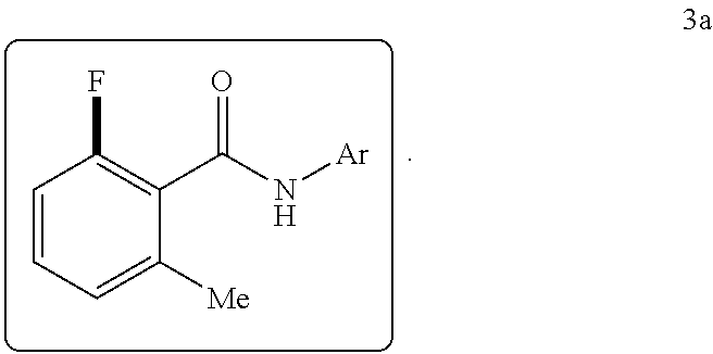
C1=CC=C([Me])C(C(N[Ar])=O)=C1F
